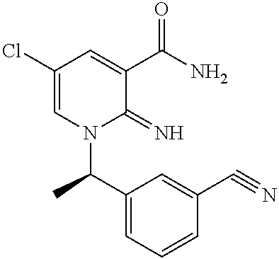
C1(Cl)=CN(C(C)C2=CC=CC(C#N)=C2)C(=N)C(C(N)=O)=C1
